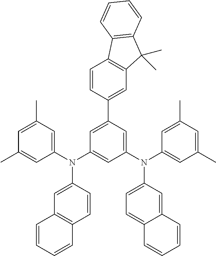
C1=C(C)C=C(N(C2=CC(N(C3=CC(C)=CC(C)=C3)C3=CC=C4C(=C3)C=CC=C4)=CC(C3=CC4=C(C=C3)C3=C(C4(C)C)C=CC=C3)=C2)C2=CC3=C(C=C2)C=CC=C3)C=C1C
